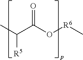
CC([R5])C(O[R6]C)=O
